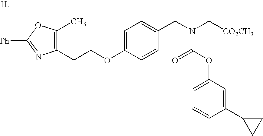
[Ph]C1=NC(CCOC2=CC=C(CN(C[CO2CH3])C(OC3=CC=CC(C4CC4)=C3)=O)C=C2)=C(C)O1
